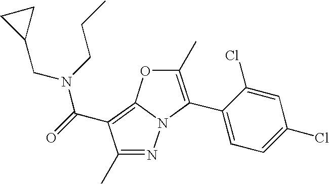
C1(C)=C(C2=CC=C(Cl)C=C2Cl)N2C(=C(C(=O)N(CCC)CC3CC3)C(C)=N2)O1
